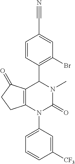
C12=C(N(C3=CC=CC([CF3])=C3)C(=O)N(C)C1C1=C(Br)C=C(C#N)C=C1)CCC2=O
